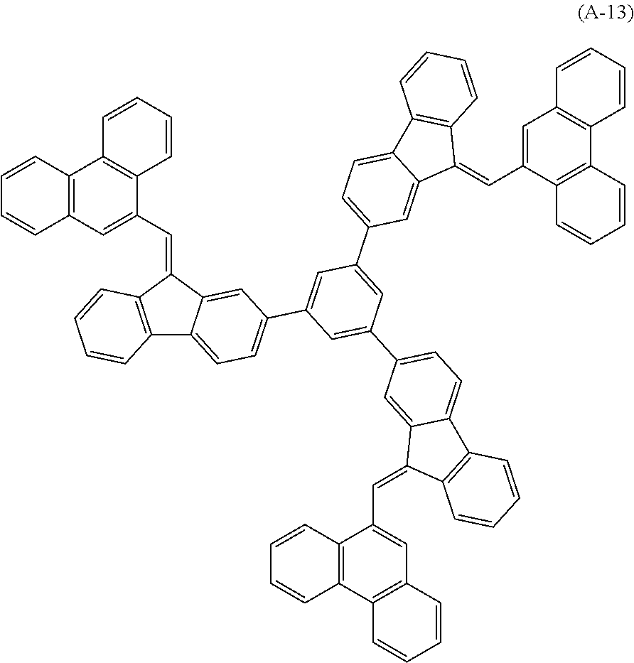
C12=C(C=C(C=C3C4=C(C5=CC=C(C6=CC(C7=CC=C8C(=C7)C(=CC7=CC9=C(C%10=C7C=CC=C%10)C=CC=C9)C7=C8C=CC=C7)=CC(C7=CC=C8C(=C7)C(=CC7=CC9=C(C%10=C7C=CC=C%10)C=CC=C9)C7=C8C=CC=C7)=C6)C=C35)C=CC=C4)C3=C1C=CC=C3)C=CC=C2
